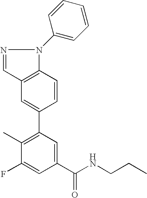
C12=C(C=CC(C3=C(C)C(F)=CC(C(NCCC)=O)=C3)=C1)N(C1=CC=CC=C1)N=C2
